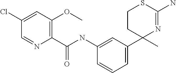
C1=C(Cl)C=NC(C(NC2=CC(C3(C)N=C(N)SCC3)=CC=C2)=O)=C1OC
